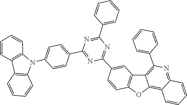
C12=C(C=CC=C1)N(C1=CC=C(C3=NC(C4=CC5=C(OC6=C7C(=NC(C8=CC=CC=C8)=C56)C=CC=C7)C=C4)=NC(C4=CC=CC=C4)=N3)C=C1)C1=C2C=CC=C1
